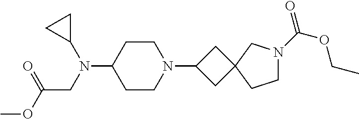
C1CC(N(CC(OC)=O)C2CC2)CCN1C1CC2(C1)CN(C(=O)OCC)CC2
